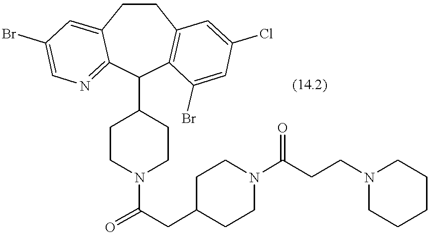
C1CC2=CC(Br)=CN=C2C(C2CCN(C(=O)CC3CCN(C(CCN4CCCCC4)=O)CC3)CC2)C2=C1C=C(Cl)C=C2Br
